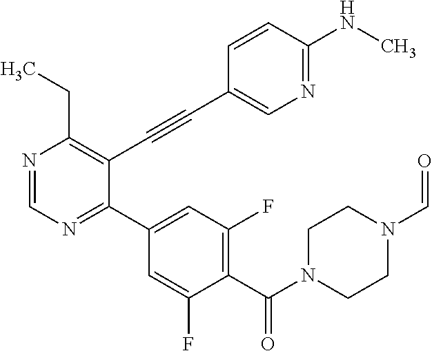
N1=CN=C(C2=CC(F)=C(C(=O)N3CCN(C=O)CC3)C(F)=C2)C(C#CC2=CN=C(NC)C=C2)=C1CC
